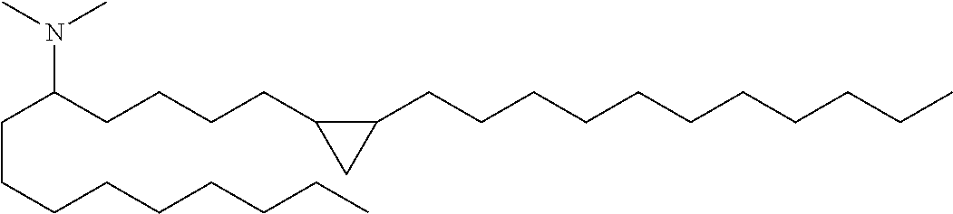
N(C(CCCCC1C(CCCCCCCCCCC)C1)CCCCCCCCC)(C)C
